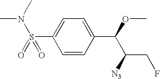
C1(S(N(C)C)(=O)=O)=CC=C(C(OC)C([N3])CF)C=C1
